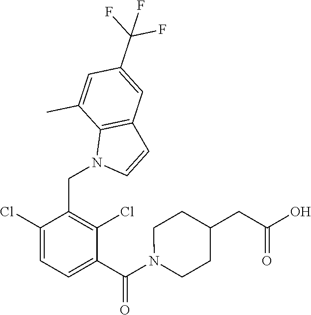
C1(Cl)=CC=C(C(N2CCC(CC(O)=O)CC2)=O)C(Cl)=C1CN1C=CC2=C1C(C)=CC(C(F)(F)F)=C2
